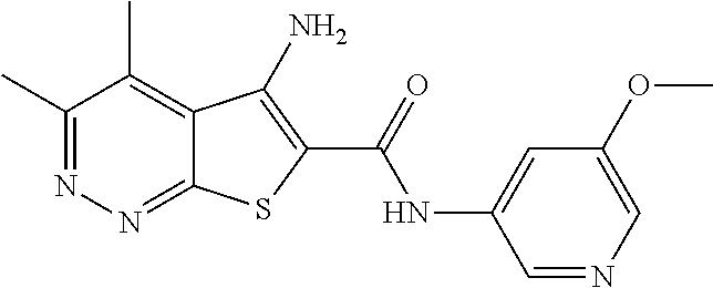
C1(C)=NN=C2C(=C1C)C(N)=C(C(=O)NC1=CC(OC)=CN=C1)S2
